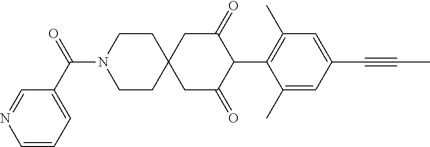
C1CN(C(=O)C2=CC=CN=C2)CCC12CC(=O)C(C1=C(C)C=C(C#CC)C=C1C)C(=O)C2
